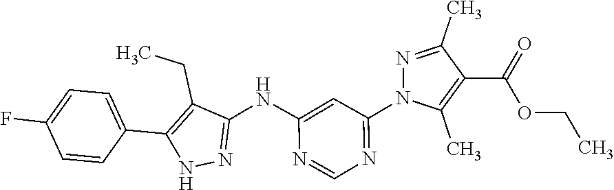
C1(C2=CC=C(F)C=C2)=C(CC)C(NC2=CC(N3N=C(C)C(C(=O)OCC)=C3C)=NC=N2)=NN1
